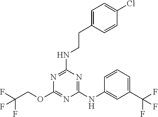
C1(NC2=CC(C(F)(F)F)=CC=C2)=NC(NCCC2=CC=C(Cl)C=C2)=NC(OCC(F)(F)F)=N1
